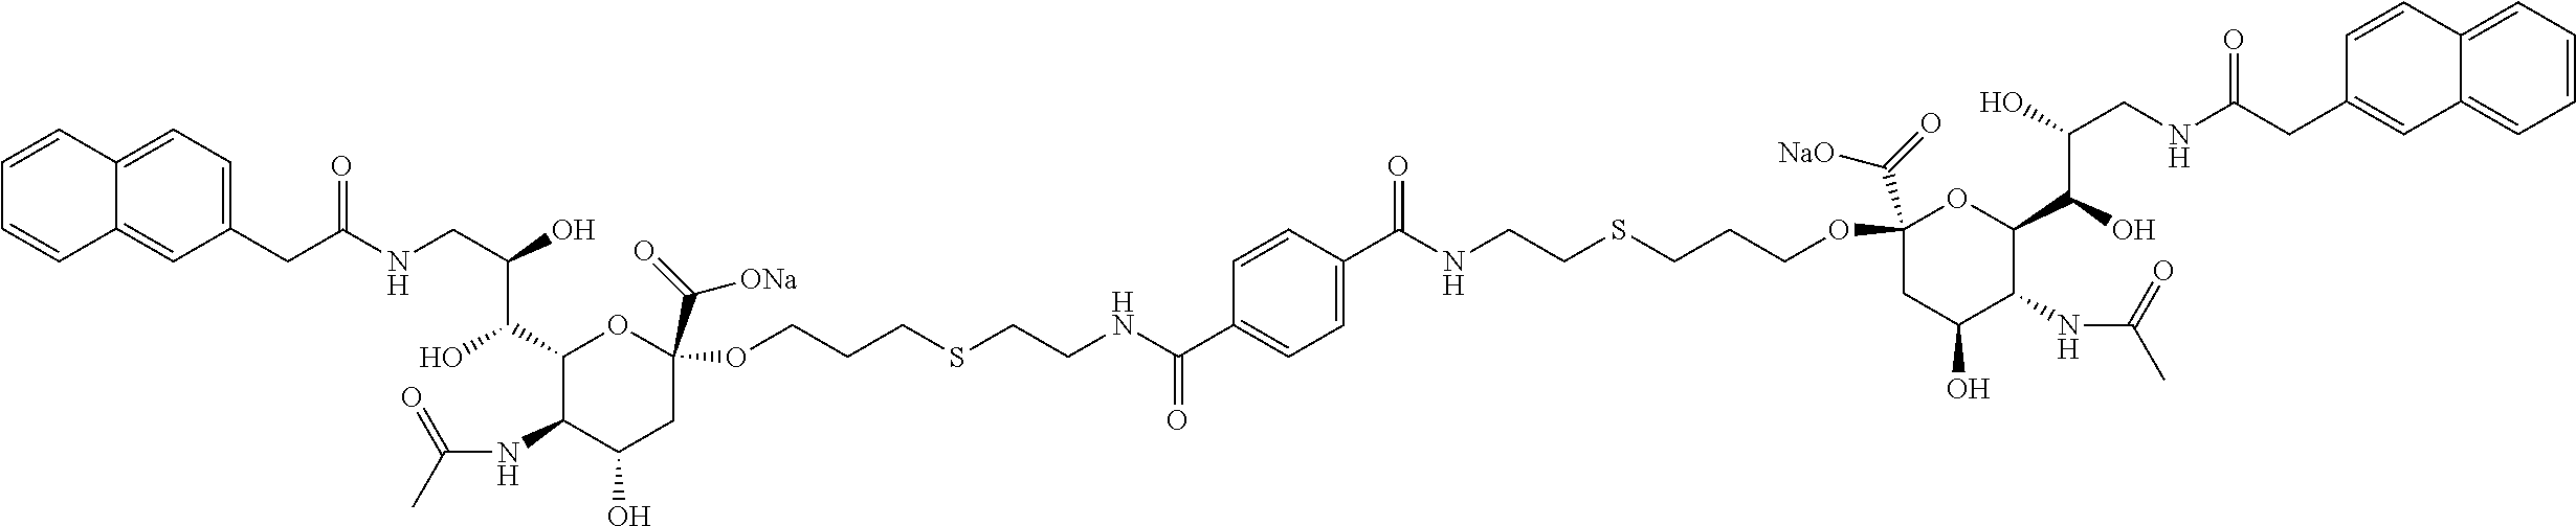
C(NCC(O)C(C1C(NC(C)=O)C(O)CC(C(=O)[ONa])(OCCCSCCNC(C2=CC=C(C(NCCSCCCOC3(C(=O)[NaO])CC(O)C(NC(C)=O)C(C(O)C(O)CNC(CC4=CC5=CC=CC=C5C=C4)=O)O3)=O)C=C2)=O)O1)O)(=O)CC1=CC=C2C(=C1)C=CC=C2
